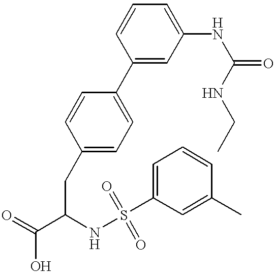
C1(C2=CC=C(CC(C(=O)O)NS(=O)(C3=CC=CC(C)=C3)=O)C=C2)=CC(NC(=O)NCC)=CC=C1
